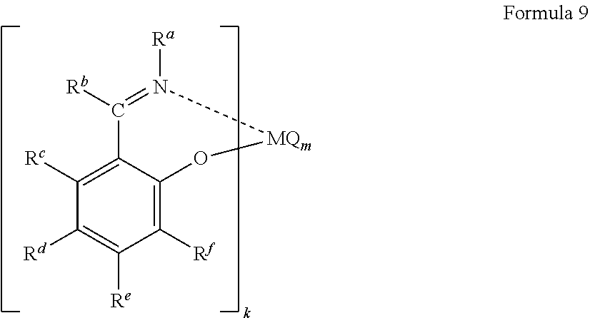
C1([Rc])=C2C(=C([Rf])C([Re])=C1[Rd])O[MQm]N([Ra])=C2[Rb]
